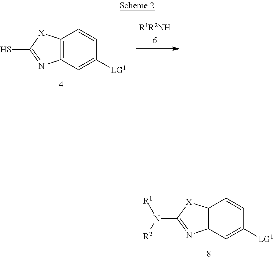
C12=C([X]C(N([R2])[R1])=N1)C=CC([LG1])=C2.C12=C([X]C(S)=N1)C=CC([LG1])=C2
